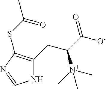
N1C(CC(C([O-])=O)[N+](C)(C)C)=C(SC(C)=O)N=C1
